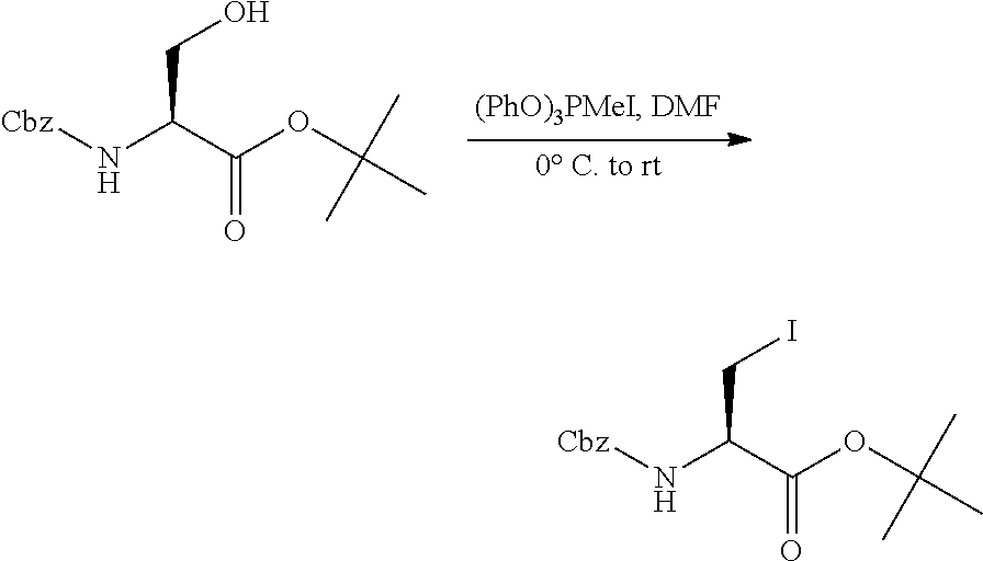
[Cbz]NC(C(OC(C)(C)C)=O)CO.[Cbz]NC(C(OC(C)(C)C)=O)CI
